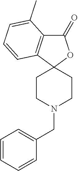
C1(=O)C2=C(C3(O1)CCN(CC1=CC=CC=C1)CC3)C=CC=C2C
